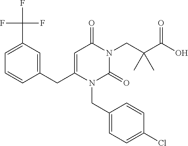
C1(CC2=CC(=O)N(CC(C(O)=O)(C)C)C(=O)N2CC2=CC=C(Cl)C=C2)=CC(C(F)(F)F)=CC=C1
